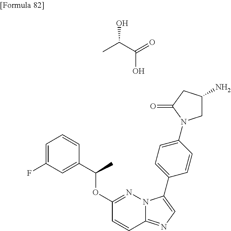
C1=C(F)C=C(C(OC2=NN3C(=NC=C3C3=CC=C(N4CC(N)CC4=O)C=C3)C=C2)C)C=C1.CC(C(=O)O)O
